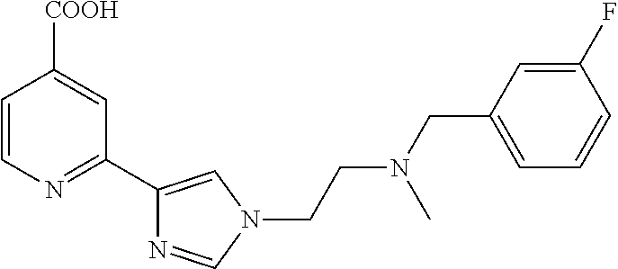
C1=CN=C(C2=CN(CCN(CC3=CC=CC(F)=C3)C)C=N2)C=C1[COOH]
